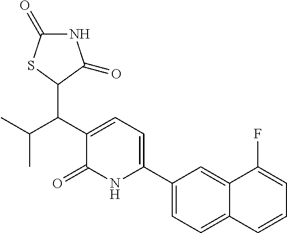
C1(C2=CC=C(C(C3SC(=O)NC3=O)C(C)C)C(=O)N2)=CC=C2C(=C1)C(F)=CC=C2
